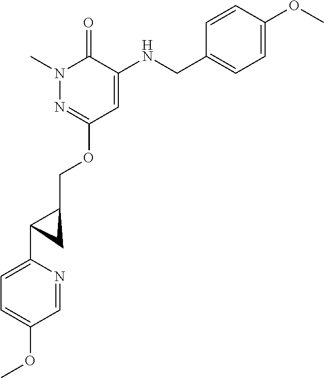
N1(C)N=C(OCC2C(C3=CC=C(OC)C=N3)C2)C=C(NCC2=CC=C(OC)C=C2)C1=O
